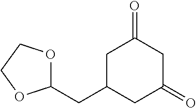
C1(CC2CC(=O)CC(=O)C2)OCCO1
